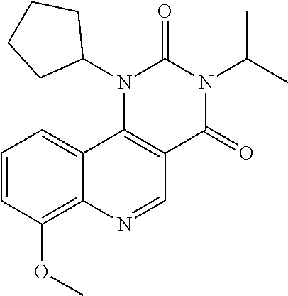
N1(C2CCCC2)C2=C(C(=O)N(C(C)C)C1=O)C=NC1=C(OC)C=CC=C21
